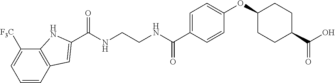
C1=CC2=C(C([F3C])=C1)NC(C(NCCNC(C1=CC=C(OC3CCC(C(O)=O)CC3)C=C1)=O)=O)=C2
